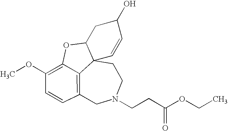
C12=C3C=CC(OC)=C1OC1CC(O)C=CC21CCN(CCC(OCC)=O)C3
